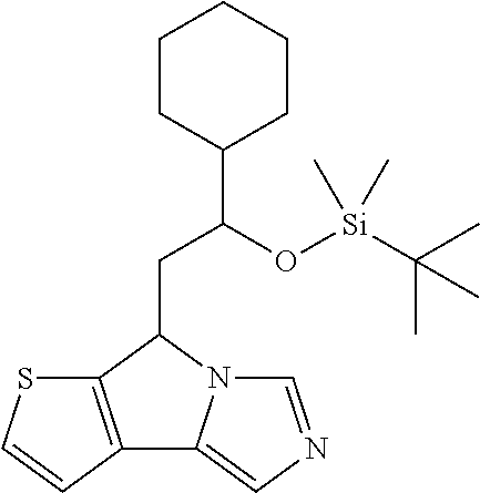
C1CC(C(O[Si](C(C)(C)C)(C)C)CC2C3=C(C4=CN=CN24)C=CS3)CCC1
